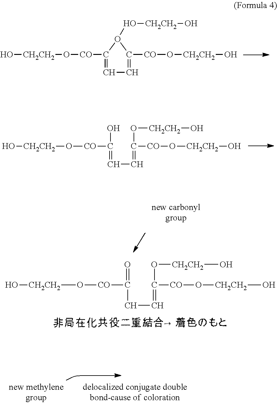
O[CH2CH2]O[CO]C1=CC=C([CO]O[CH2CH2]O)O1O[CH2CH2]O.O[CH2CH2]O[CO]C(O)=CC=C([CO]O[CH2CH2]O)O[CH2CH2]O.C(C=C([CO]O[CH2CH2]O)O[CH2CH2]O)C([CO]O[CH2CH2]O)=O
